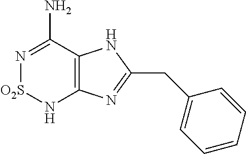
C12=C(C(N)=N[O2S]N1)NC(CC1=CC=CC=C1)=N2
